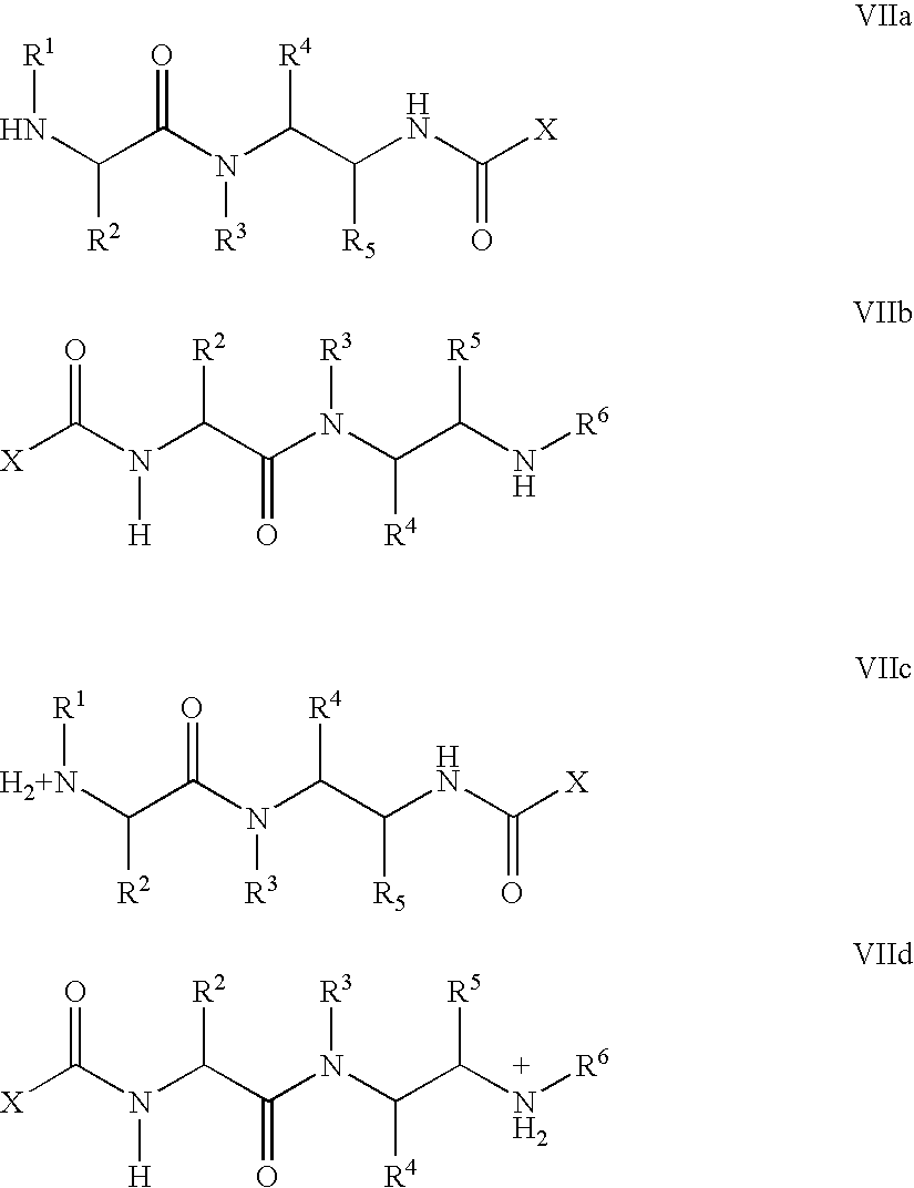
[X]C(N(C(C(N(C(C([R5])N[R6])[R4])[R3])=O)[R2])[H])=O.[R1]NC([R2])C(N(C(C(NC([X])=O)[R5])[R4])[R3])=O.[X]C(N(C(C(N(C(C(N[R6])[R5])[R4])[R3])=O)[R2])[H])=O.[R1][H2+N]C([R2])C(N(C(C(NC(=O)[X])[R5])[R4])[R3])=O
